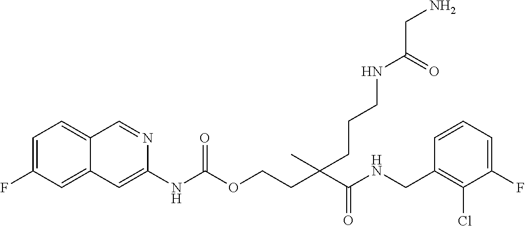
C1=CC(CNC(C(CCOC(NC2=CC3=CC(F)=CC=C3C=N2)=O)(C)CCCNC(CN)=O)=O)=C(Cl)C(F)=C1
